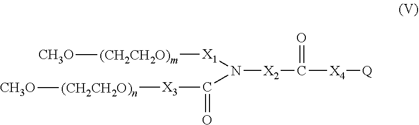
[(CH2CH2O)m]([X1]N(C([X3][(CH2CH2O)n][CH3O])=O)[X2]C([X4][Q])=O)[CH3O]
